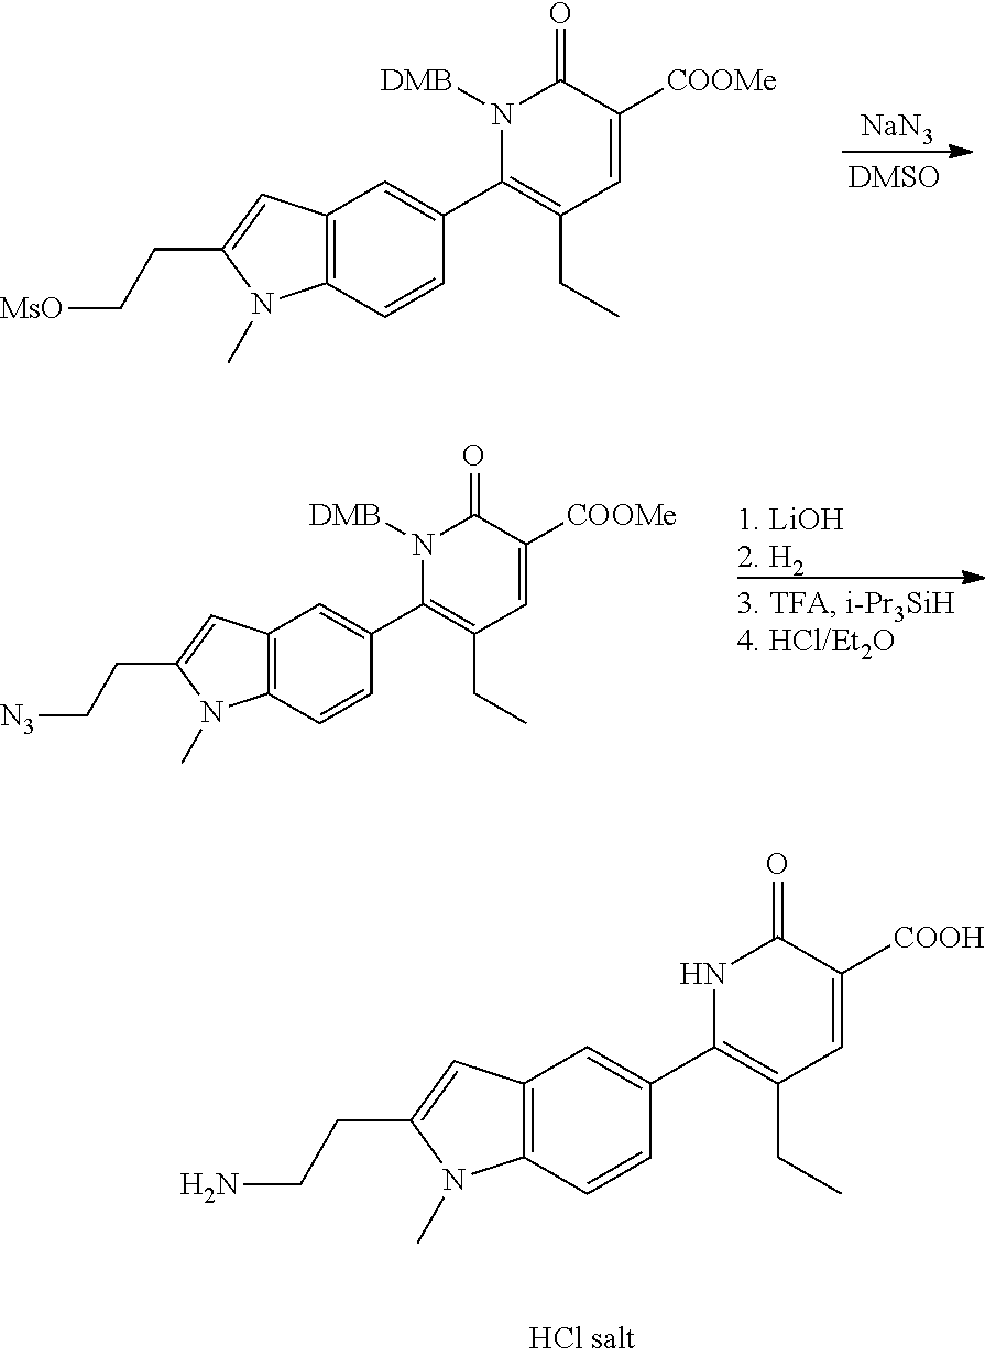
C12=C(C=CC(C3=C(CC)C=C([COOMe])C(=O)N3[DMB])=C1)N(C)C(CC[MsO])=C2.[NaN3].C12=C(C=CC(C3=C(CC)C=C([COOMe])C(=O)N3[DMB])=C1)N(C)C(CC[N3])=C2.C12=C(C=CC(C3=C(CC)C=C([COOH])C(=O)N3)=C1)N(C)C(CCN)=C2
